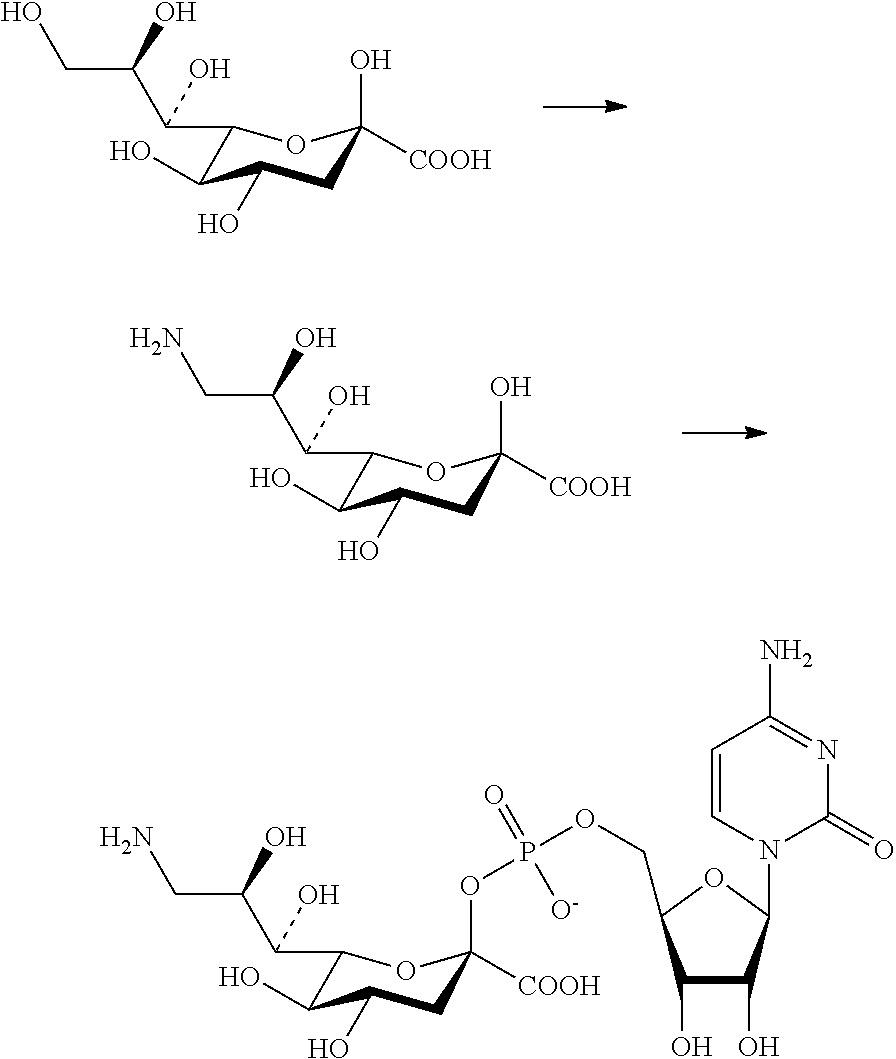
C1(C(C(CO)O)O)C(O)C(O)CC(O)([COOH])O1.C1(C(C(CN)O)O)C(O)C(O)CC(O)([COOH])O1.C1(C(C(CN)O)O)C(O)C(O)CC(OP(OCC2C(O)C(O)C(N3C(=O)N=C(N)C=C3)O2)(=O)[O-])([COOH])O1
